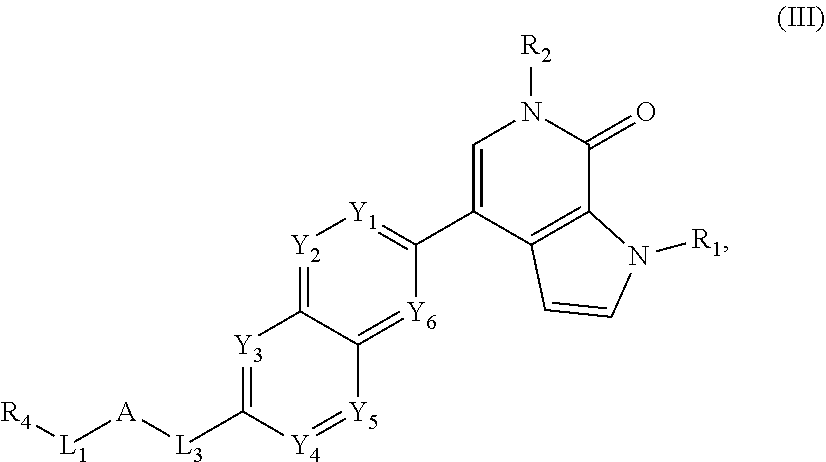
C1=C(C2=[Y1][Y2]=C3C(=[Y6]2)[Y5]=[Y4]C([L3][A][L1][R4])=[Y3]3)C2=C(C(=O)N1[R2])N([R1])C=C2
